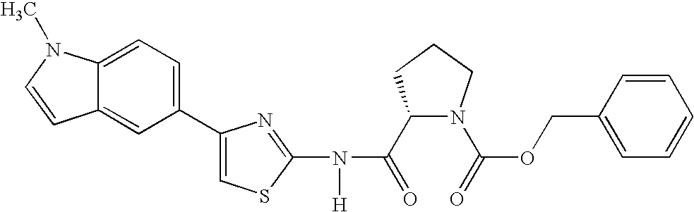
C1(C(=O)N(C2=NC(C3=CC=C4C(=C3)C=CN4C)=CS2)[H])N(C(=O)OCC2=CC=CC=C2)CCC1
